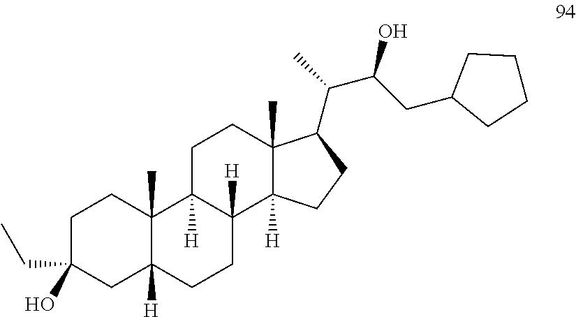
C1C(CC)(O)CC2([H])C(C)(C1)C1([H])C([H])(CC2)C2([H])C(C)(CC1)C(C(C)C(CC1CCCC1)O)CC2
